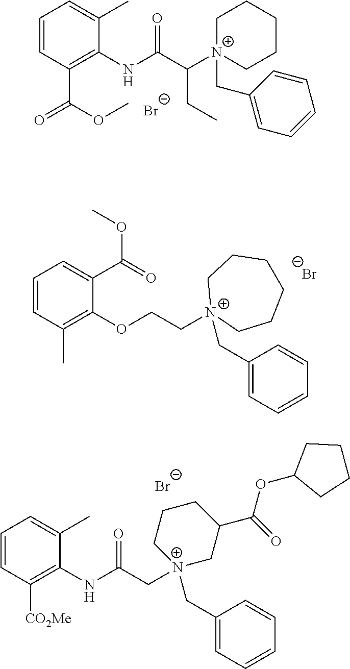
C1=CC(C)=C(OCC[N+]2(CC3=CC=CC=C3)CCCCCC2)C(C(OC)=O)=C1.[Br-].C1=CC(C(OC)=O)=C(NC(C([N+]2(CC3=CC=CC=C3)CCCCC2)CC)=O)C(C)=C1.[Br-].[Br-].C1=CC([CO2Me])=C(NC(C[N+]2(CC3=CC=CC=C3)CC(C(=O)OC3CCCC3)CCC2)=O)C(C)=C1
